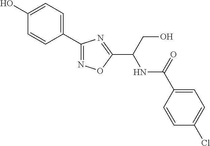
C1=C(O)C=CC(C2=NOC(C(CO)NC(C3=CC=C(Cl)C=C3)=O)=N2)=C1
